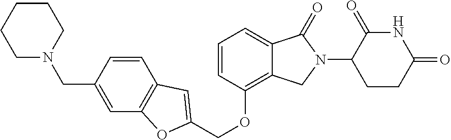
C(OC1=C2C(=CC=C1)C(=O)N(C1CCC(=O)NC1=O)C2)C1=CC2=C(C=C(CN3CCCCC3)C=C2)O1
